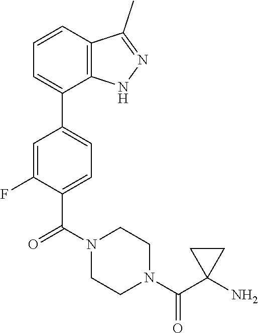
NC1(C(N2CCN(C(=O)C3=CC=C(C4=CC=CC5=C4NN=C5C)C=C3F)CC2)=O)CC1
